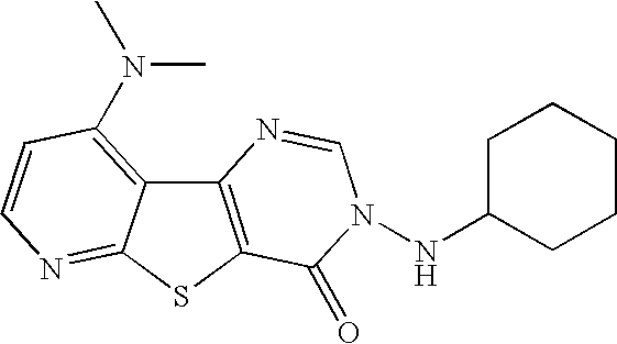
C12=C(SC3=NC=CC(N(C)C)=C13)C(=O)N(NC1CCCCC1)C=N2
